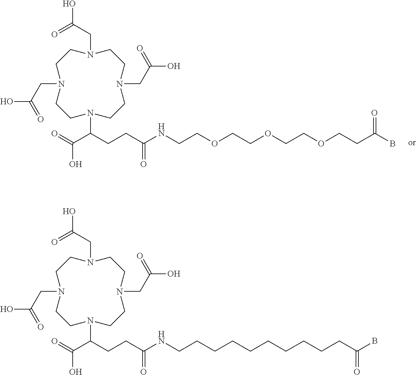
C1CN(CC(O)=O)CCN(CC(O)=O)CCN(C(C(O)=O)CCC(NCCOCCOCCOCCC(B)=O)=O)CCN1CC(O)=O.C1CN(CC(O)=O)CCN(CC(O)=O)CCN(C(C(O)=O)CCC(NCCCCCCCCCCC(B)=O)=O)CCN1CC(O)=O
